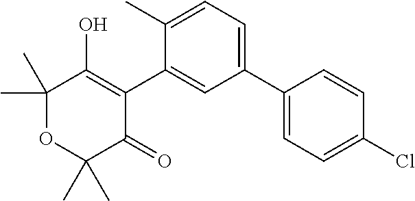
C1(C2=CC=C(C)C(C3=C(O)C(C)(C)OC(C)(C)C3=O)=C2)=CC=C(Cl)C=C1
